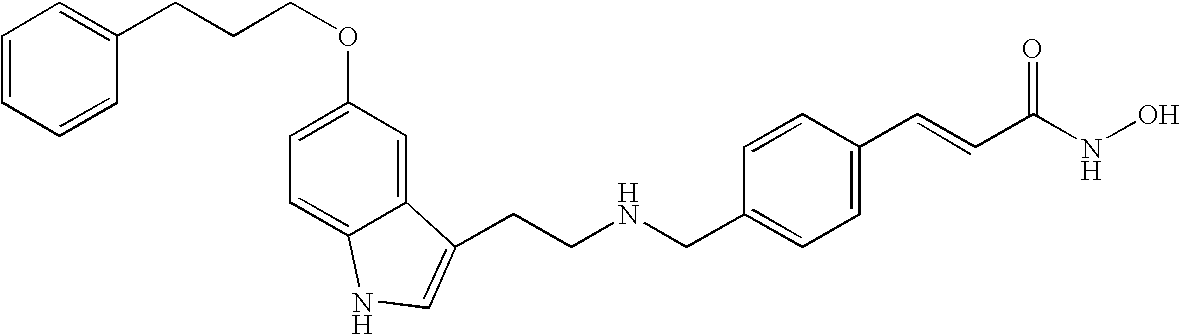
C(CNCC1=CC=C(C=CC(NO)=O)C=C1)C1=CNC2=CC=C(OCCCC3=CC=CC=C3)C=C21
